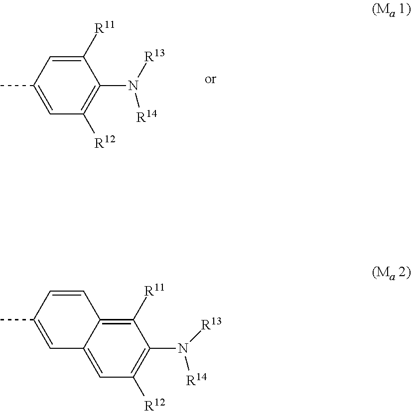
C1(C)=CC([R12])=C(N([R13])[R14])C([R11])=C1.C1=C2C(=C([R11])C(N([R13])[R14])=C1[R12])C=CC(C)=C2
